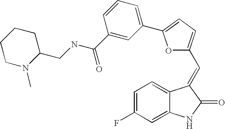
C1=C(F)C=C2C(=C1)C(=CC1=CC=C(C3=CC=CC(C(NCC4CCCCN4C)=O)=C3)O1)C(=O)N2
